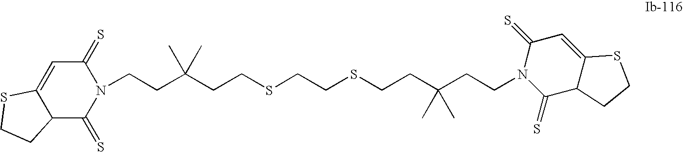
N1(CCC(CCSCCSCCC(CCN2C(=S)C3C(=CC2=S)SCC3)(C)C)(C)C)C(=S)C=C2C(C1=S)CCS2
